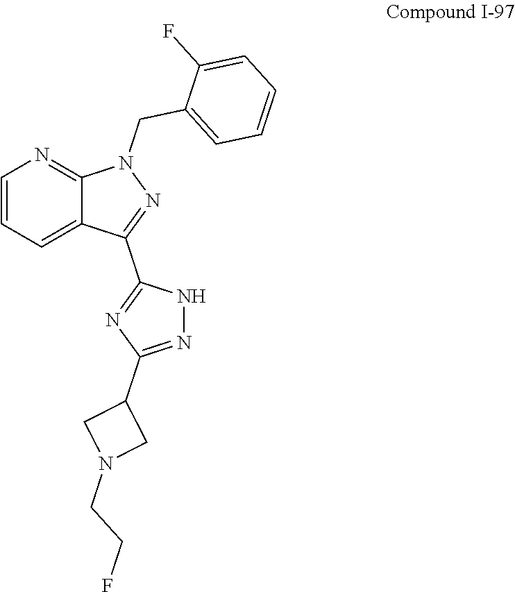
C1(F)=CC=CC=C1CN1C2=NC=CC=C2C(C2=NC(C3CN(CCF)C3)=NN2)=N1
